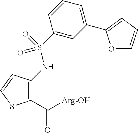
C1(C([Arg-OH])=O)=C(NS(=O)(=O)C2=CC(C3=CC=CO3)=CC=C2)C=CS1
